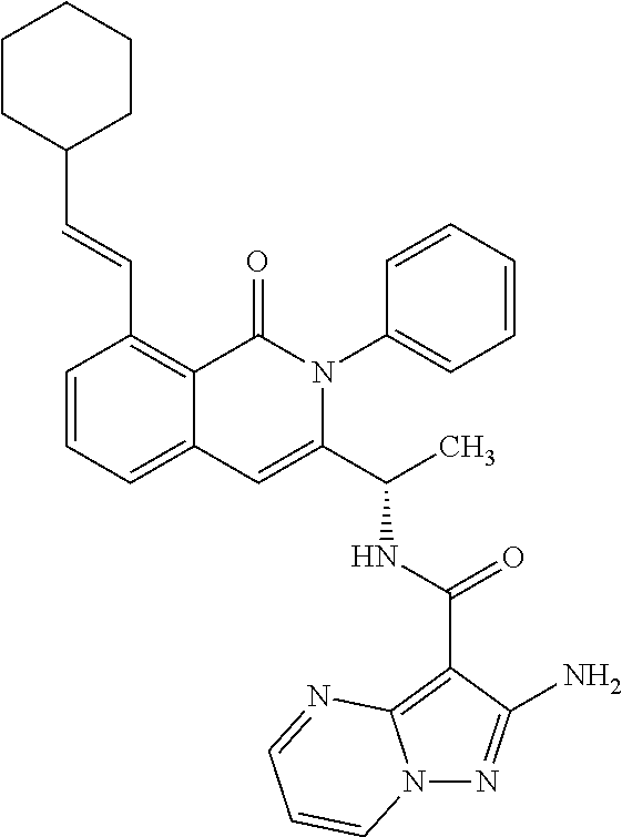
N12N=C(N)C(C(NC(C3=CC4=CC=CC(C=CC5CCCCC5)=C4C(=O)N3C3=CC=CC=C3)C)=O)=C1N=CC=C2
